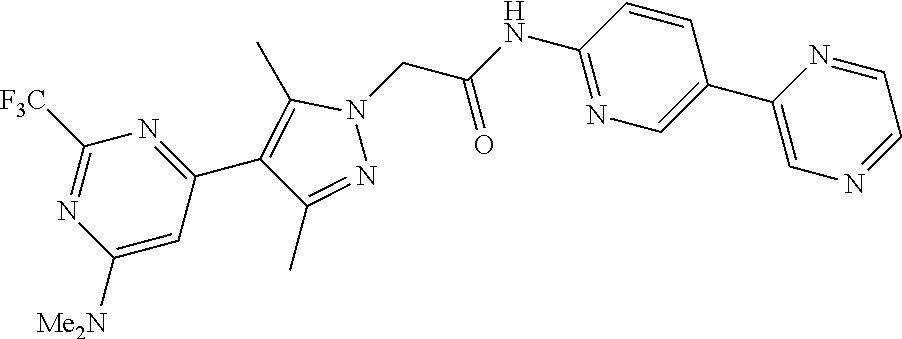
C1(C2=CN=C(NC(=O)CN3C(C)=C(C4=NC([F3C])=NC([Me2N])=C4)C(C)=N3)C=C2)=CN=CC=N1
